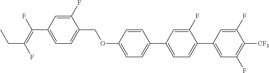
O(C1=CC=C(C2=CC=C(C3=CC(F)=C([CF3])C(F)=C3)C(F)=C2)C=C1)CC1=CC=C(C(=C(F)CC)F)C=C1F
